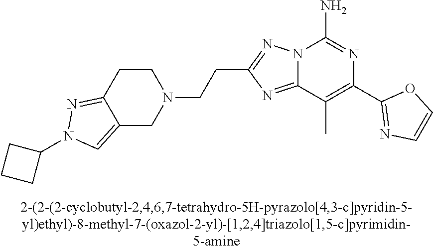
C1(C2=NC=CO2)=C(C)C2=NC(CCN3CCC4=NN(C5CCC5)C=C4C3)=NN2C(N)=N1
